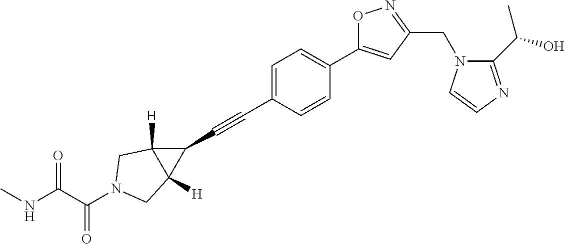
C1=C(C#CC2C3([H])C2([H])CN(C(C(NC)=O)=O)C3)C=CC(C2=CC(CN3C(C(O)C)=NC=C3)=NO2)=C1
